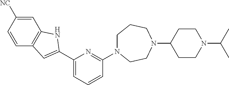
C1N(C2=NC(C3=CC4=C(C=C([NC])C=C4)N3)=CC=C2)CCN(C2CCN(C(C)C)CC2)CC1
